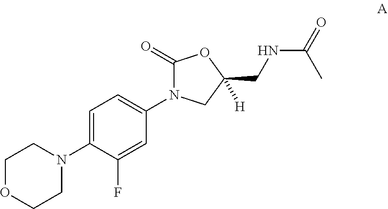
C1OCCN(C2=CC=C(N3C(=O)OC(CNC(=O)C)([H])C3)C=C2F)C1
